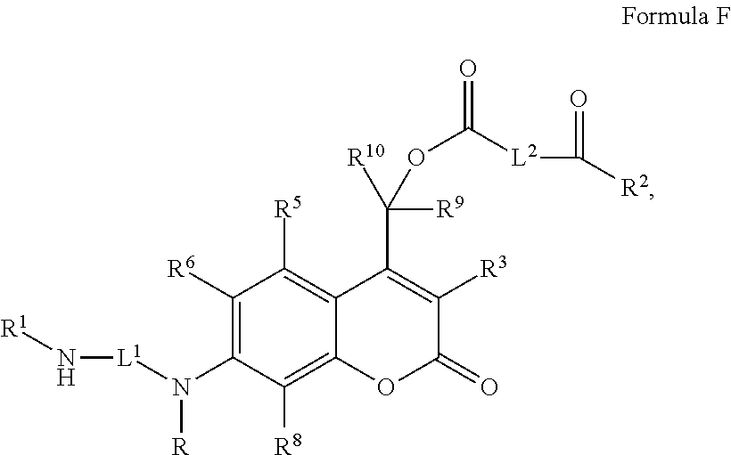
C1([R6])=C(N([L1]N[R1])[R])C([R8])=C2C(=C1[R5])C(C([R10])(OC(=O)[L2]C([R2])=O)[R9])=C([R3])C(=O)O2
